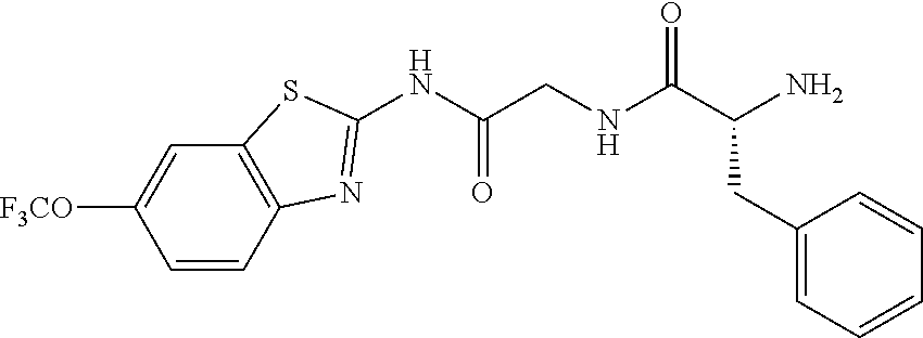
C1=CC2=C(C=C1[F3CO])SC(NC(CNC(C(N)CC1=CC=CC=C1)=O)=O)=N2
